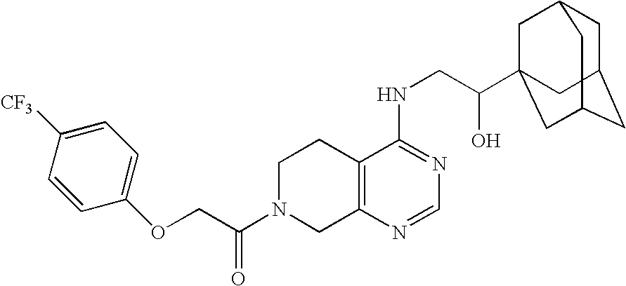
C(N1CC2=C(CC1)C(NCC(O)C13CC4CC(CC(C1)C4)C3)=NC=N2)(=O)COC1=CC=C([CF3])C=C1
